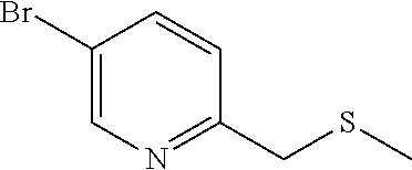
C1(Br)=CN=C(CSC)C=C1
